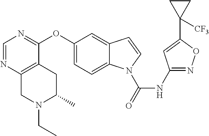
C1(OC2=NC=NC3=C2CC(C)N(CC)C3)=CC=C2C(=C1)C=CN2C(NC1=NOC(C2([CF3])CC2)=C1)=O
